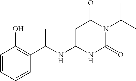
C1=CC=CC(C(NC2=CC(=O)N(C(C)C)C(=O)N2)C)=C1O
